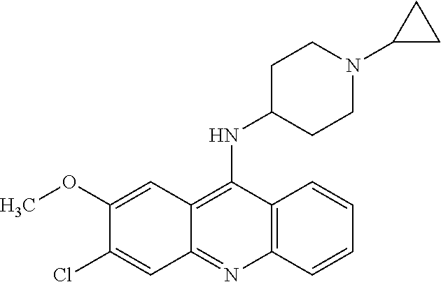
C12=C(C(NC3CCN(C4CC4)CC3)=C3C(=N1)C=C(Cl)C(OC)=C3)C=CC=C2
